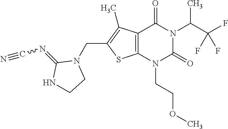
C12=C(N(CCOC)C(=O)N(C(C(F)(F)F)C)C1=O)SC(CN1C(=NC#N)NCC1)=C2C
